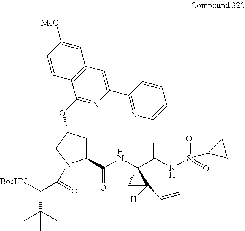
C1(C(NC2(C(NS(=O)(=O)C3CC3)=O)CC2([H])C=C)=O)CC(OC2=NC(C3=NC=CC=C3)=CC3=C2C=CC([MeO])=C3)CN1C(C([BocHN])C(C)(C)C)=O
